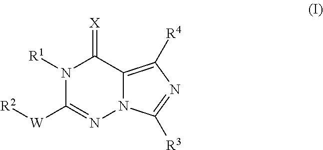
N1([R1])C([W][R2])=NN2C(=C([R4])N=C2[R3])C1=[X]
